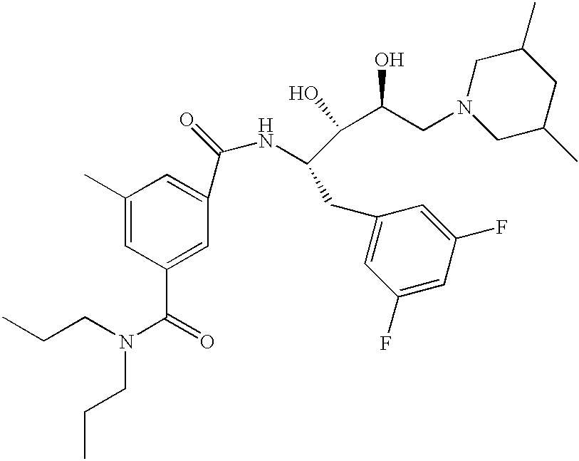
C1(C)=CC(C(=O)N(CCC)CCC)=CC(C(=O)NC(C(C(O)CN2CC(C)CC(C)C2)O)CC2=CC(F)=CC(F)=C2)=C1
